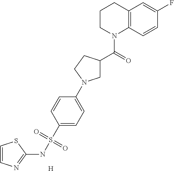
[H].C1=CN=C(NS(C2=CC=C(N3CC(C(=O)N4C5=C(CCC4)C=C(F)C=C5)CC3)C=C2)(=O)=O)S1
